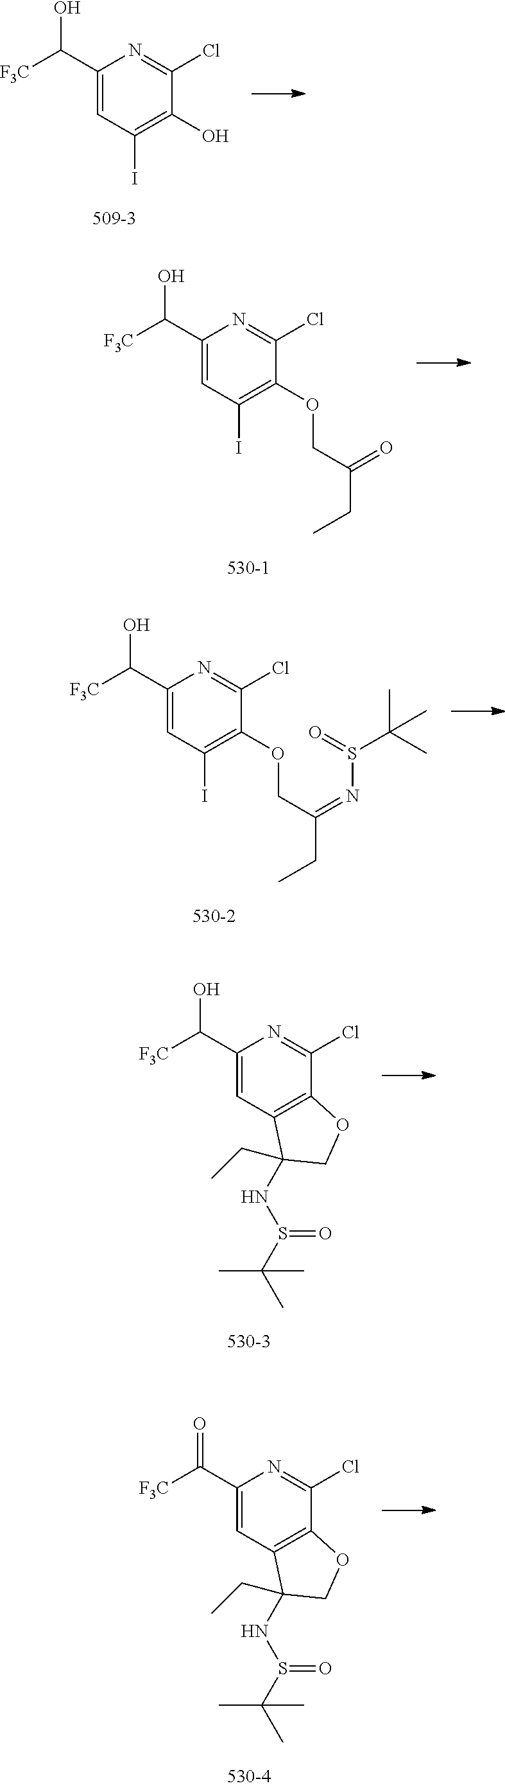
C1(C([F3C])O)=CC(I)=C(O)C(Cl)=N1.C1(C([F3C])O)=CC(I)=C(OCC(CC)=O)C(Cl)=N1.C1(C([F3C])O)=CC(I)=C(OCC(CC)=NS(C(C)(C)C)=O)C(Cl)=N1.C1(C([F3C])O)=CC2=C(C(Cl)=N1)OCC2(NS(C(C)(C)C)=O)CC.C1(C([F3C])=O)=CC2=C(C(Cl)=N1)OCC2(NS(C(C)(C)C)=O)CC
